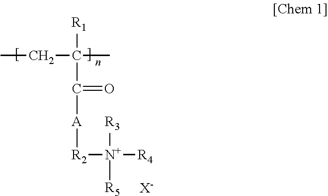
C(C)C(C)([R1])C([A][R2][N+]([R4])([R3])[R5])=O.[X-]
